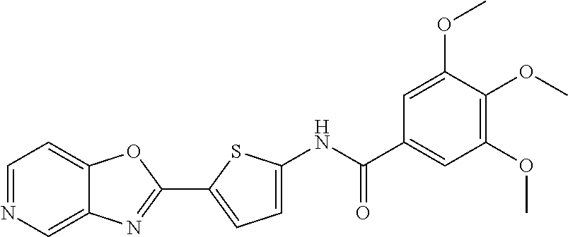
C1=NC=C2C(=C1)OC(C1=CC=C(NC(=O)C3=CC(OC)=C(OC)C(OC)=C3)S1)=N2
